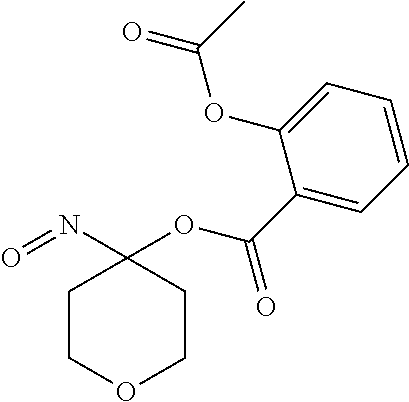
C1COCCC1(OC(C1=CC=CC=C1OC(=O)C)=O)N=O
